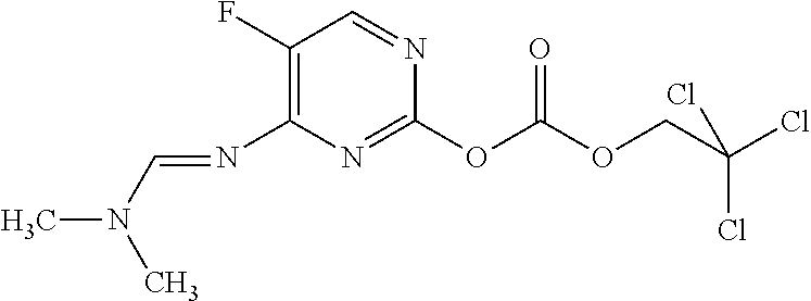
C1(F)=C(N=CN(C)C)N=C(OC(OCC(Cl)(Cl)Cl)=O)N=C1
